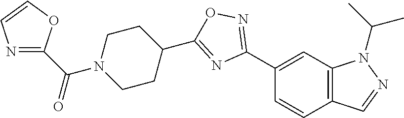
C1(C2=NOC(C3CCN(C(C4=NC=CO4)=O)CC3)=N2)=CC2=C(C=C1)C=NN2C(C)C
